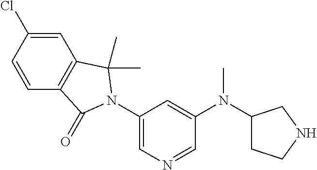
C1=C(Cl)C=CC2=C1C(C)(C)N(C1=CN=CC(N(C3CCNC3)C)=C1)C2=O
